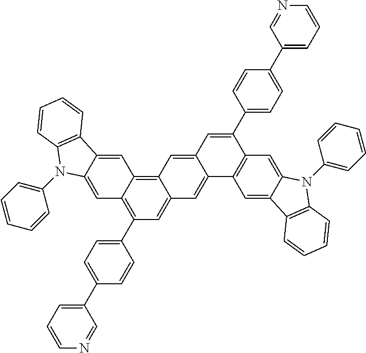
C1=C2C(=CC3=C4C(=CC(C5=CC=C(C6=CC=CN=C6)C=C5)=C13)C=C1C(=C4)C=C(C3=CC=C(C4=CC=CN=C4)C=C3)C3=C1C=C1C(=C3)N(C3=CC=CC=C3)C3=C1C=CC=C3)C1=C(N2C2=CC=CC=C2)C=CC=C1
